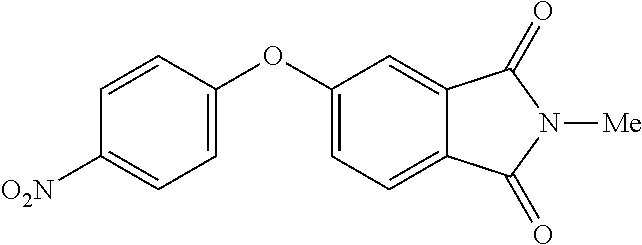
[O2N]C1=CC=C(OC2=CC=C3C(=C2)C(=O)N([Me])C3=O)C=C1
